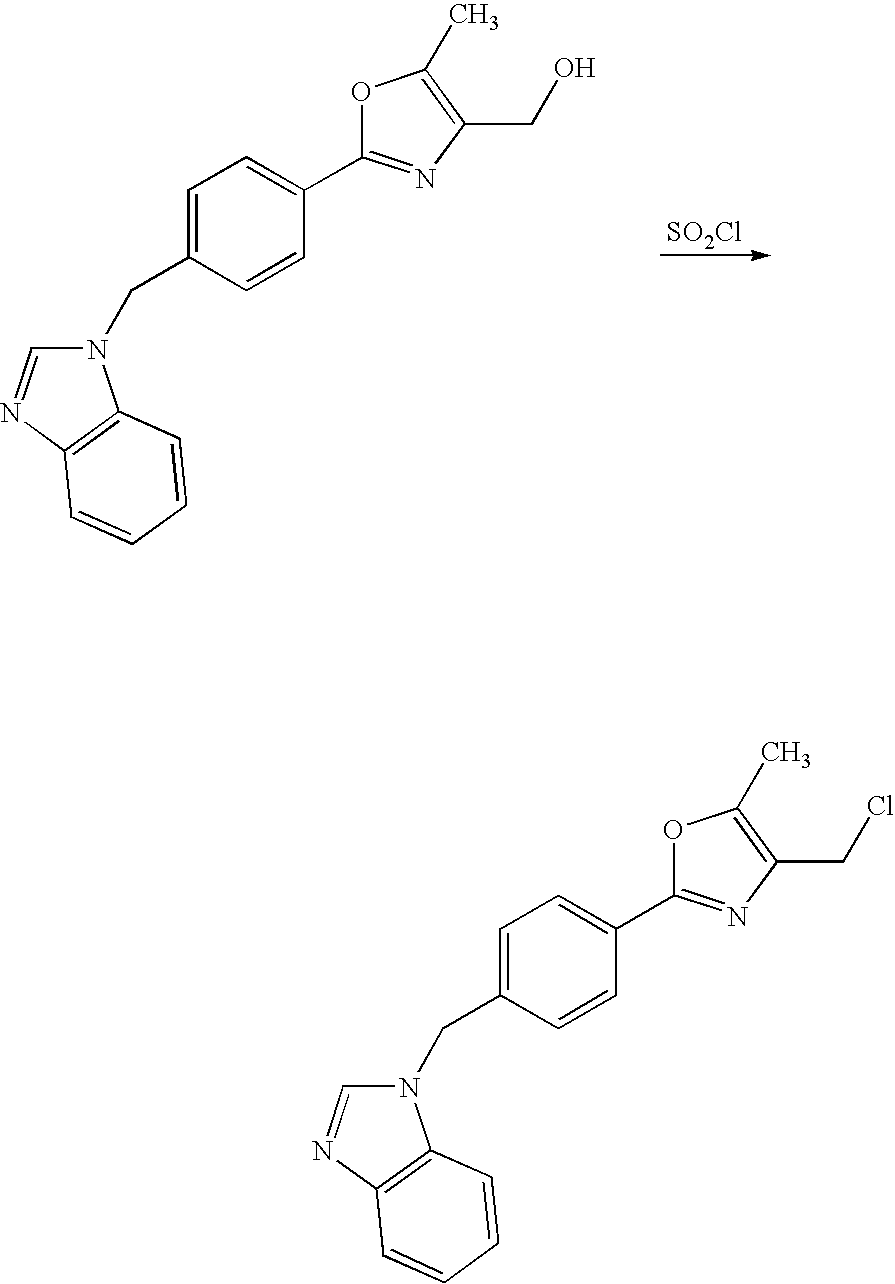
[SO2Cl].N1(CC2=CC=C(C3=NC(CO)=C(C)O3)C=C2)C=NC2=C1C=CC=C2.N1(CC2=CC=C(C3=NC(CCl)=C(C)O3)C=C2)C=NC2=C1C=CC=C2
